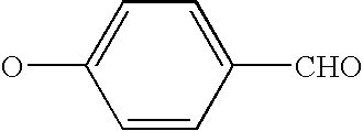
C1=CC([CHO])=CC=C1O
